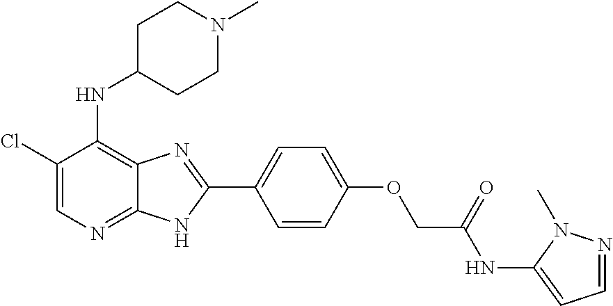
C1(Cl)=CN=C2C(=C1NC1CCN(C)CC1)N=C(C1=CC=C(OCC(NC3=CC=NN3C)=O)C=C1)N2
